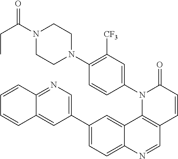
C1=CC2=NC=C(C3=CC=C4C(=C3)C3=C(C=N4)C=CC(=O)N3C3=CC([CF3])=C(N4CCN(C(CC)=O)CC4)C=C3)C=C2C=C1
